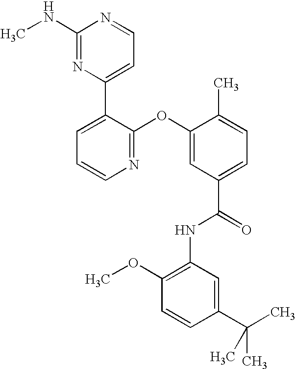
N1=C(OC2=CC(C(=O)NC3=C(OC)C=CC(C(C)(C)C)=C3)=CC=C2C)C(C2=CC=NC(NC)=N2)=CC=C1
